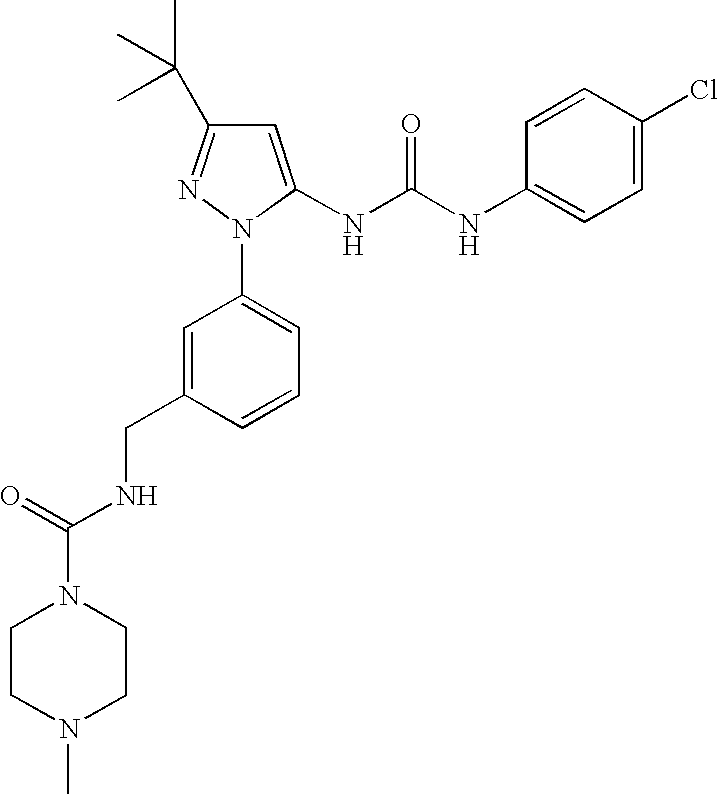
N1(C2=CC=CC(CNC(N3CCN(C)CC3)=O)=C2)C(NC(NC2=CC=C(Cl)C=C2)=O)=CC(C(C)(C)C)=N1
